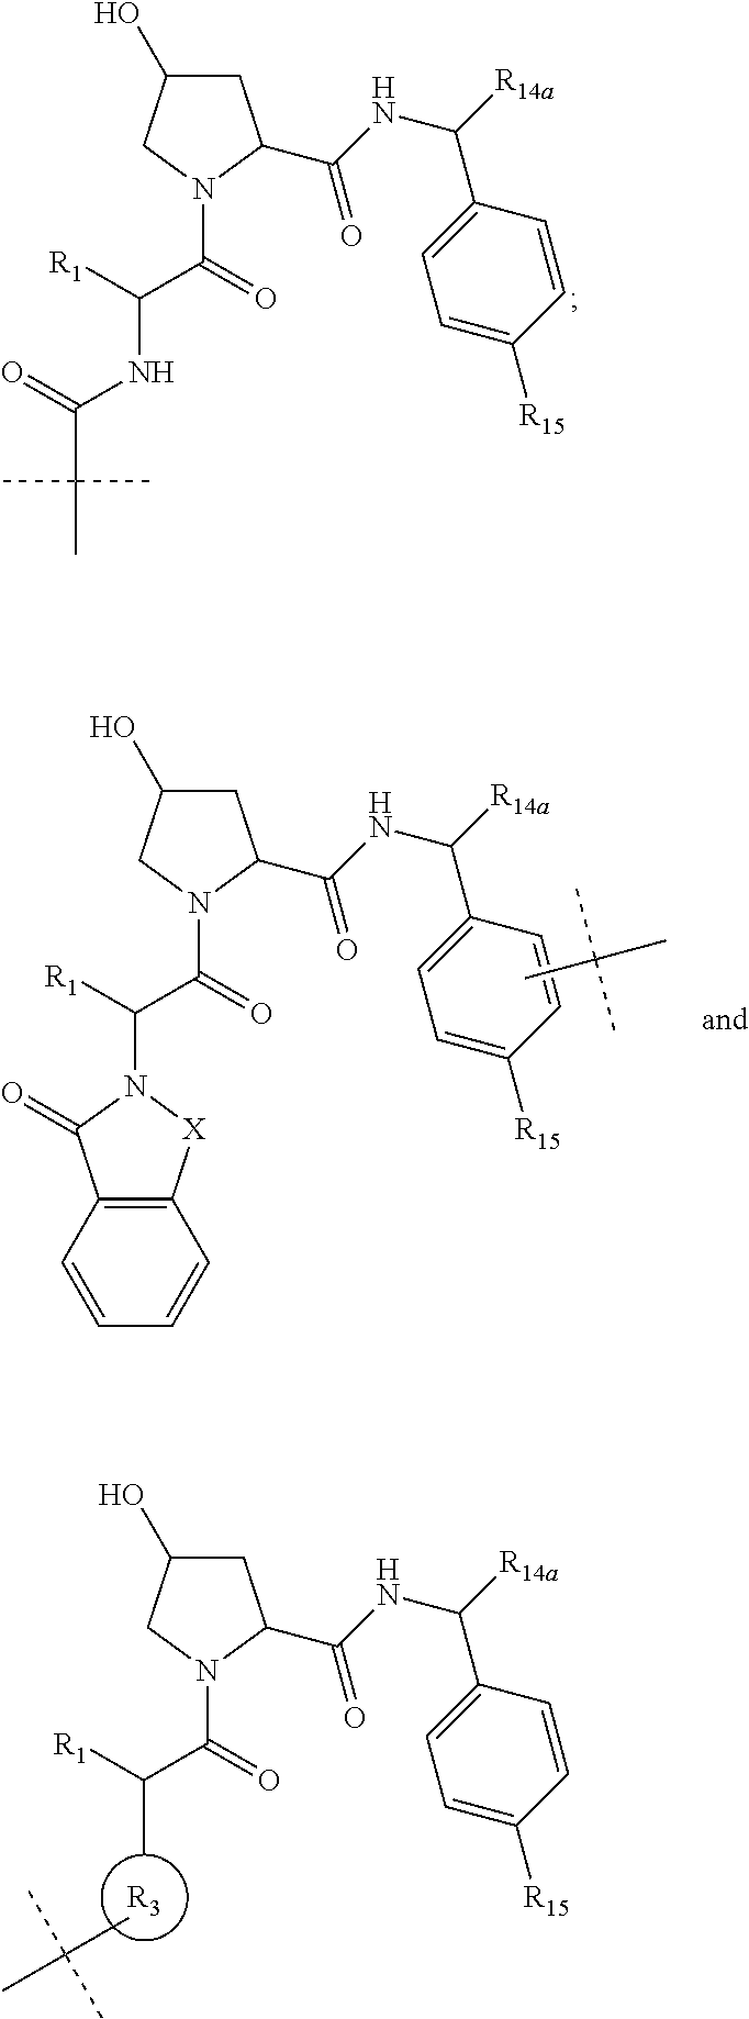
C1C(O)CN(C(=O)C([R1])NC(C(C)(C)C)=O)C1C(NC([R14a])C1=CC=C([R15])C=C1)=O.C(C)(C(N1CC(O)CC1C(NC([R14a])C1=CC=C([R15])C=C1)=O)=O)[R1].[R3].C(C)(C)(C)C.C1C(O)CN(C(=O)C([R1])N2C(=O)C3=C([X]2)C=CC=C3)C1C(NC([R14a])C1=CC=C([R15])C=C1)=O.CC(C)(C)C
